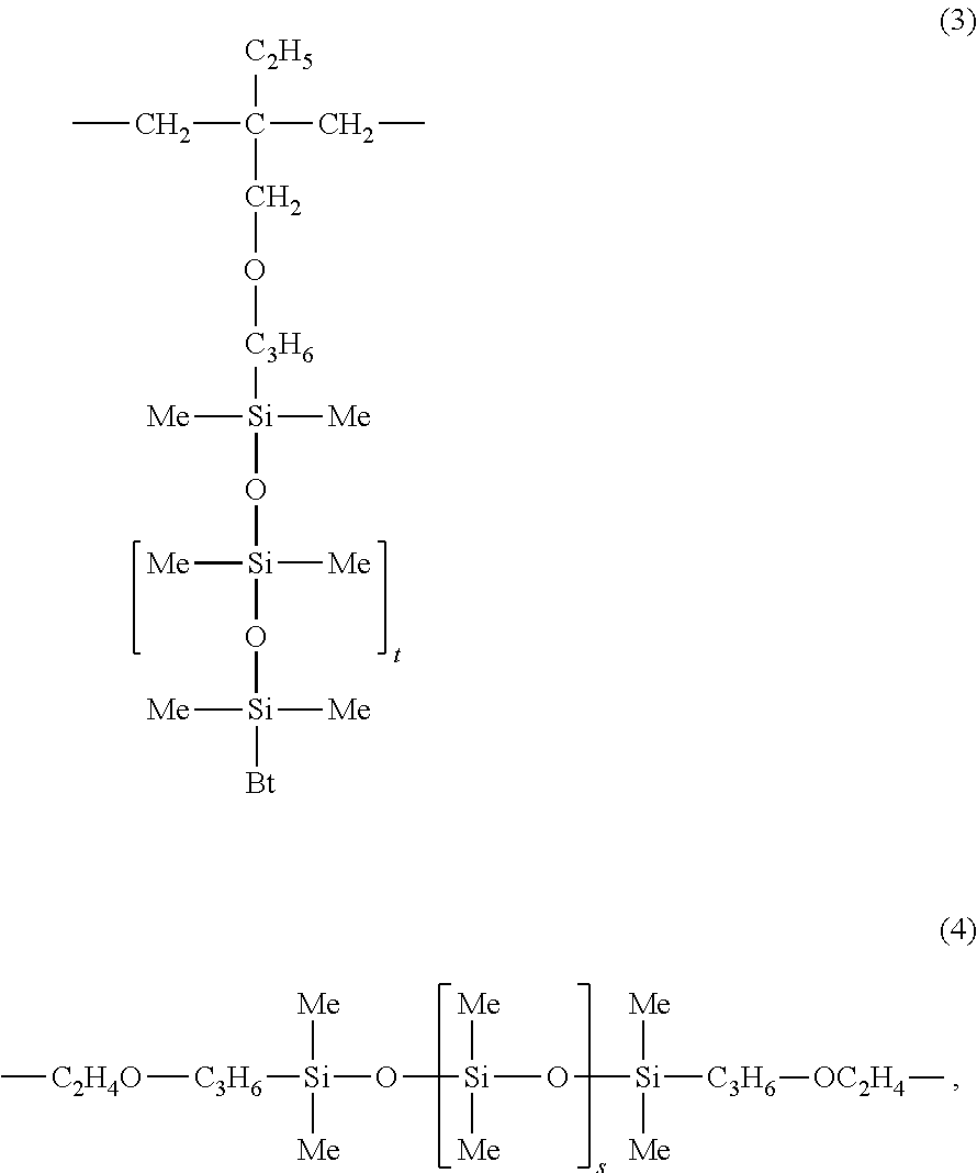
[C2H5]C(CC)(CC)CO[C3H6][Si]([Me])([Me])O[Si]([Me])([Me])O[Si]([Me])([Me])[Bt].C[C2H4O][C3H6][Si]([Me])([Me])O[Si]([Me])([Me])O[Si]([Me])([Me])[C3H6][OC2H4]C
